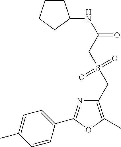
C1=C(C)C=CC(C2=NC(CS(CC(=O)NC3CCCC3)(=O)=O)=C(C)O2)=C1
